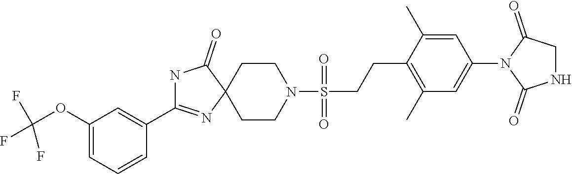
C1(OC(F)(F)F)=CC=CC(C2=NC3(CCN(S(CCC4=C(C)C=C(N5C(=O)NCC5=O)C=C4C)(=O)=O)CC3)C(=O)N2)=C1
